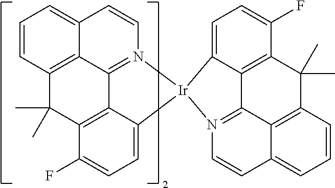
C12=CC=CC3=C1C1=N(C=C2)[Ir]2(C4=CC=C(F)C(=C14)C3(C)C)N1=C3C4=C(C(C)(C)C5=C3C2=CC=C5F)C=CC=C4C=C1
